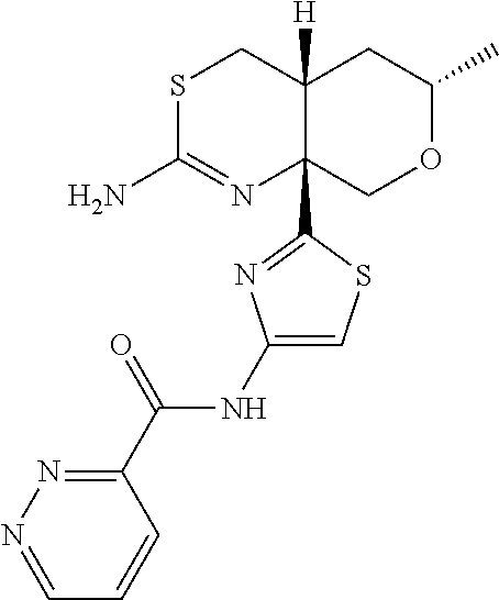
S1C(N)=NC2(C3=NC(NC(C4=NN=CC=C4)=O)=CS3)C([H])(C1)CC(C)OC2
